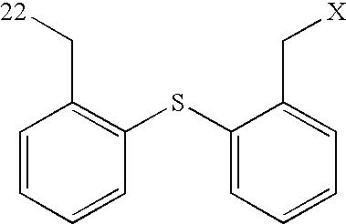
C1=CC=CC(SC2=CC=CC=C2C[X])=C1C[22]
